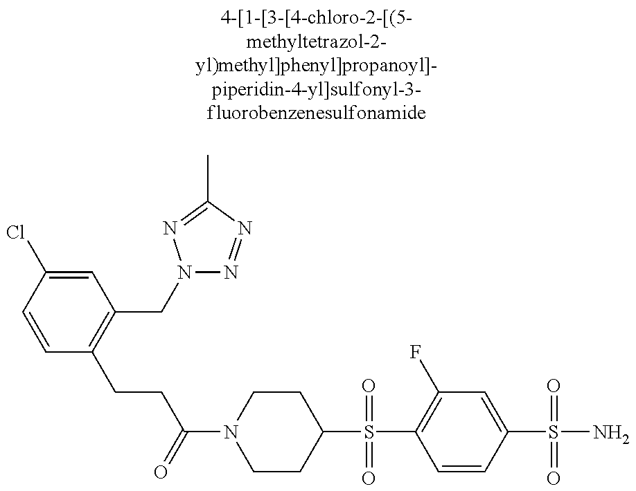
C(C(N1CCC(S(=O)(=O)C2=C(F)C=C(S(=O)(=O)N)C=C2)CC1)=O)CC1=C(CN2N=NC(C)=N2)C=C(Cl)C=C1
